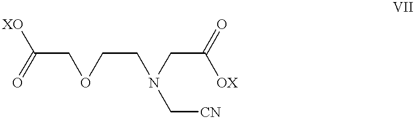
O(CC(=O)[XO])CCN(CC(=O)[OX])C[CN]
